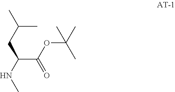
N(C(C(OC(C)(C)C)=O)CC(C)C)C
